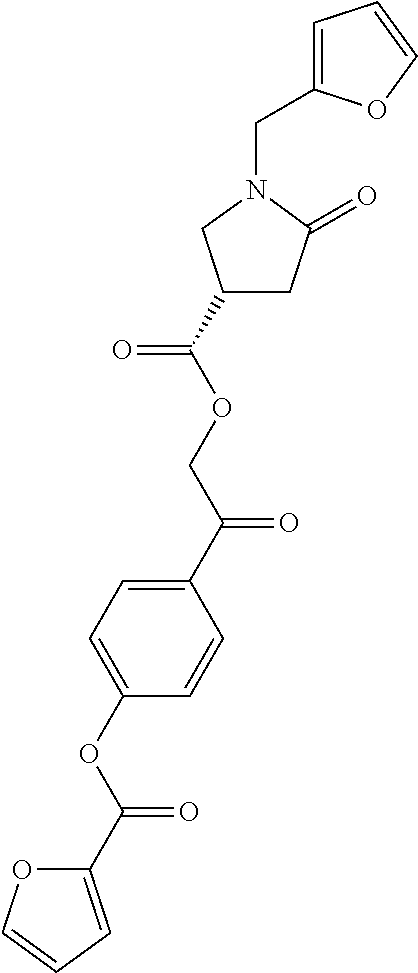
C1=C(CN2CC(C(OCC(C3=CC=C(OC(=O)C4=CC=CO4)C=C3)=O)=O)CC2=O)OC=C1
